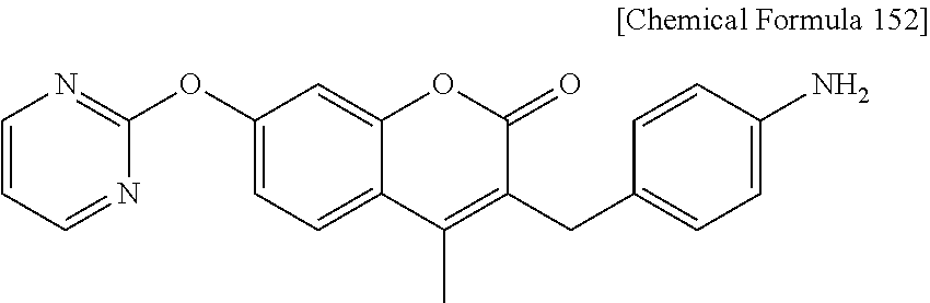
C1=CC=NC(OC2=CC=C3C(=C2)OC(=O)C(CC2=CC=C(N)C=C2)=C3C)=N1
